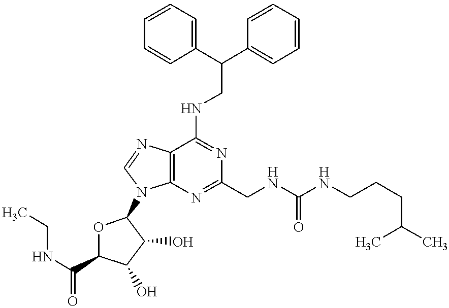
C12=C(N=CN1C1OC(C(NCC)=O)C(O)C1O)C(NCC(C1=CC=CC=C1)C1=CC=CC=C1)=NC(CNC(NCCCC(C)C)=O)=N2
